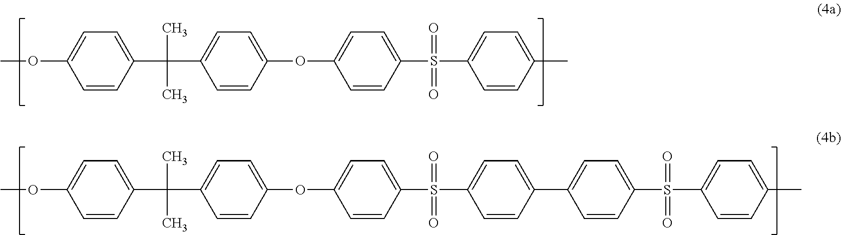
C1(C(C2=CC=C(OC3=CC=C(S(C4=CC=C(C)C=C4)(=O)=O)C=C3)C=C2)(C)C)=CC=C(OC)C=C1.C1(C(C2=CC=C(OC3=CC=C(S(C4=CC=C(C5=CC=C(S(C6=CC=C(C)C=C6)(=O)=O)C=C5)C=C4)(=O)=O)C=C3)C=C2)(C)C)=CC=C(OC)C=C1
